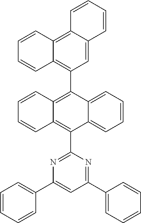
C1(C2=C3C(=C(C4=NC(C5=CC=CC=C5)=CC(C5=CC=CC=C5)=N4)C4=CC=CC=C24)C=CC=C3)=C2C(=C3C(=C1)C=CC=C3)C=CC=C2
